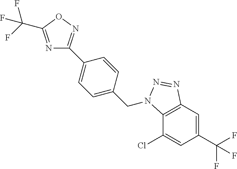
N1=C(C(F)(F)F)ON=C1C1=CC=C(CN2C3=C(C=C(C(F)(F)F)C=C3Cl)N=N2)C=C1
